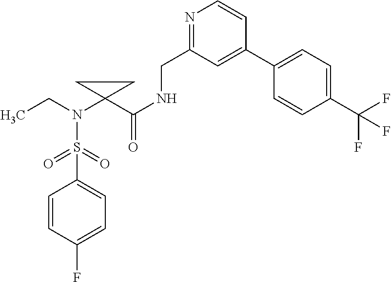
C1(S(N(CC)C2(C(NCC3=NC=CC(C4=CC=C(C(F)(F)F)C=C4)=C3)=O)CC2)(=O)=O)=CC=C(F)C=C1
